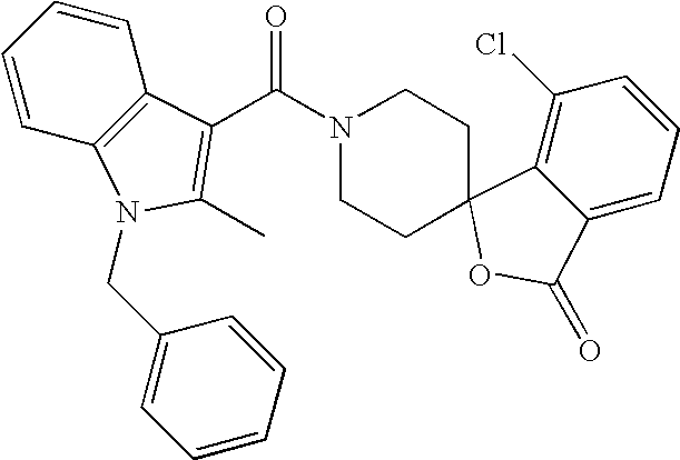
C12=C(C=CC=C1)N(CC1=CC=CC=C1)C(C)=C2C(N1CCC2(CC1)C1=C(Cl)C=CC=C1C(=O)O2)=O
